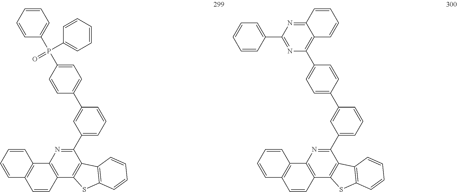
C1(C2=CC=C(P(C3=CC=CC=C3)(=O)C3=CC=CC=C3)C=C2)=CC(C2=NC3=C(C4=C2C2=C(S4)C=CC=C2)C=CC2=C3C=CC=C2)=CC=C1.C1(C2=CC=C(C3=C4C(=NC(C5=CC=CC=C5)=N3)C=CC=C4)C=C2)=CC(C2=NC3=C(C4=C2C2=C(S4)C=CC=C2)C=CC2=C3C=CC=C2)=CC=C1
